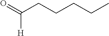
O=C(CCCCC)[H]
